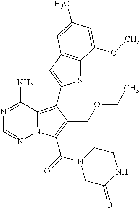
C1(N)=NC=NN2C1=C(C1=CC3=C(S1)C(OC)=CC(C)=C3)C(COCC)=C2C(N1CC(=O)NCC1)=O
